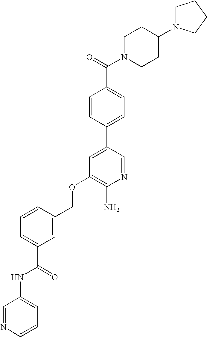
C(OC1=C(N)N=CC(C2=CC=C(C(=O)N3CCC(N4CCCC4)CC3)C=C2)=C1)C1=CC(C(=O)NC2=CC=CN=C2)=CC=C1
